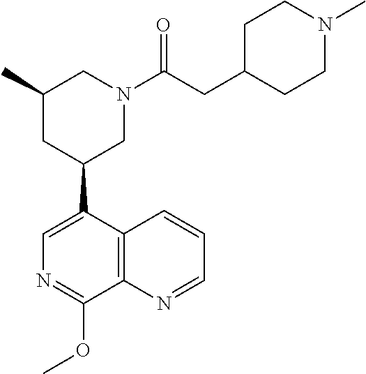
C1(C)CC(C2=CN=C(OC)C3=C2C=CC=N3)CN(C(CC2CCN(C)CC2)=O)C1
